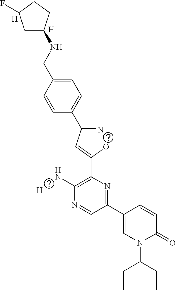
[H].C1=CC(CNC2CC(F)CC2)=CC=C1C(=N)C=C(O)C1=C(N)N=CC(C2=CN(C(CC)CC)C(=O)C=C2)=N1.[H].[H]
